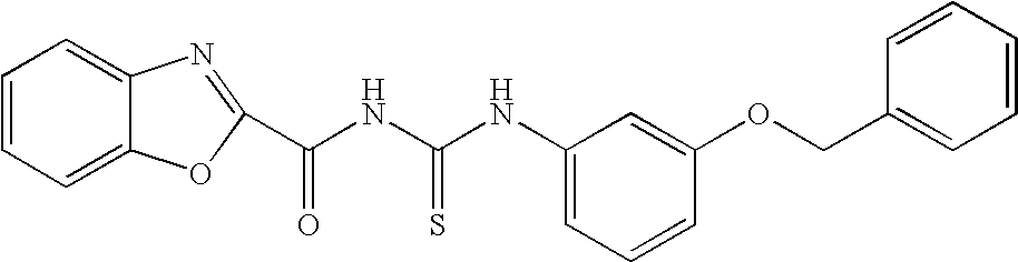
C1=CC=C2C(=C1)N=C(C(NC(NC1=CC=CC(OCC3=CC=CC=C3)=C1)=S)=O)O2
